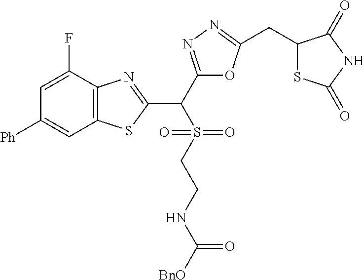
C12=C(C(F)=CC([Ph])=C1)N=C(C(S(=O)(CCNC(=O)[BnO])=O)C1=NN=C(CC3SC(=O)NC3=O)O1)S2
